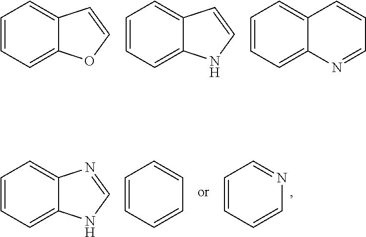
C1=CC=C2C(=C1)C=CO2.C1=CC=C2C(=C1)C=CN2.C1=CC=C2C(=C1)C=CC=N2.C1=CC=C2C(=C1)N=CN2.C1=CC=CC=C1.C1=CC=CN=C1
